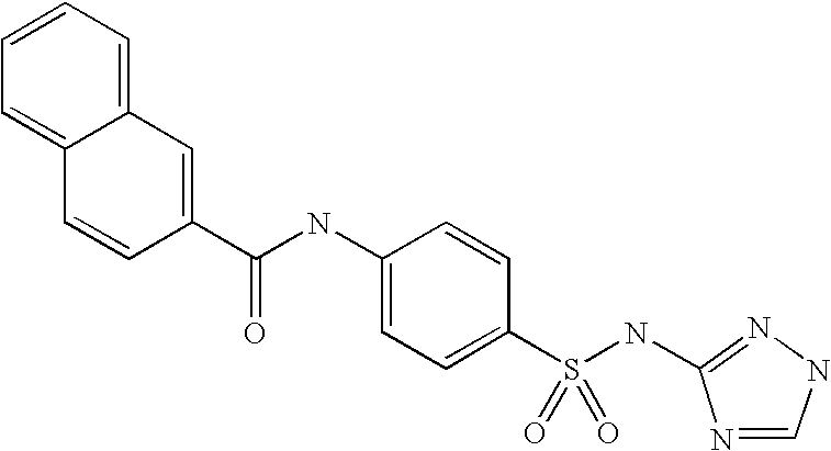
C1(C(NC2=CC=C(S(NC3=NNC=N3)(=O)=O)C=C2)=O)=CC2=CC=CC=C2C=C1
